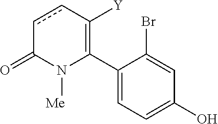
C1(C2=C([Y])ccC(=O)N2[Me])=CC=C(O)C=C1Br
